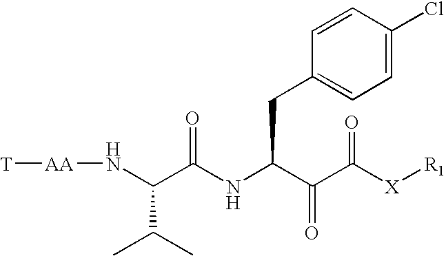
N(C(C(NC(C(C([X][R1])=O)=O)CC1=CC=C(Cl)C=C1)=O)C(C)C)[AA][T]
